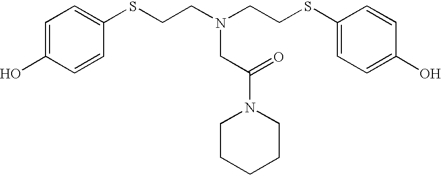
C1=C(O)C=CC(SCCN(CCSC2=CC=C(O)C=C2)CC(N2CCCCC2)=O)=C1
